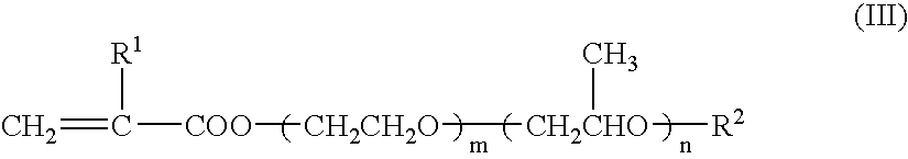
C(=C)([R1])[COO][CH2CH2O][CH2CHO]([R2])C
